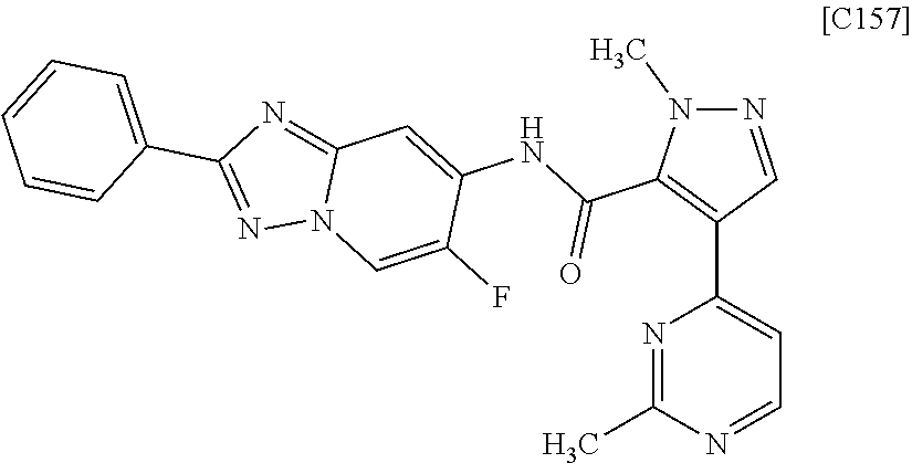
N1=CC(C2=CC=NC(C)=N2)=C(C(NC2=CC3=NC(C4=CC=CC=C4)=NN3C=C2F)=O)N1C
